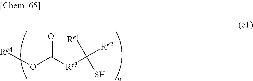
[Re4]OC([Re3]C([Re1])(S)[Re2])=O
